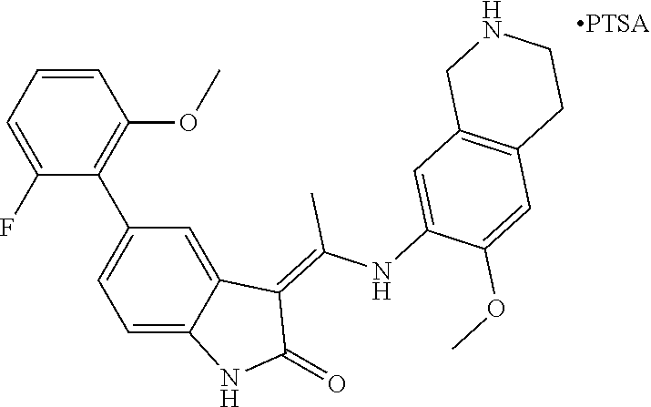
C1=CC=C(F)C(C2=CC=C3C(=C2)C(=C(NC2=CC4=C(C=C2OC)CCNC4)C)C(=O)N3)=C1OC
